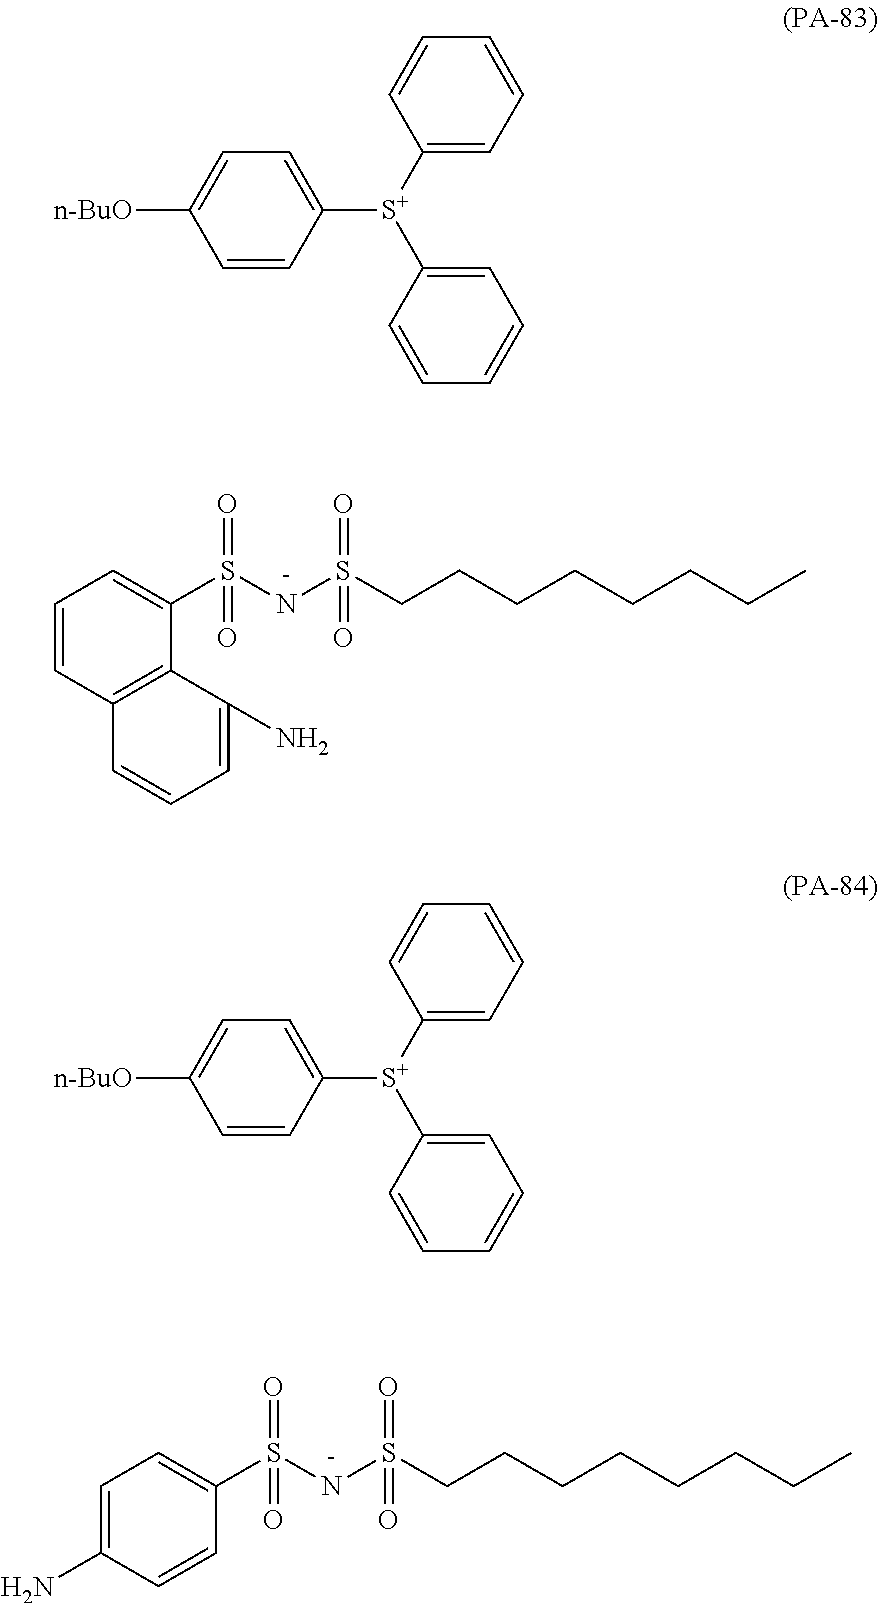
C1=CC([S+](C2=CC=CC=C2)C2=CC=CC=C2)=CC=C1[n-BuO].C1=CC2=C(C(S(NS(CCCCCCCC)(=O)=O)(=O)=O)=C1)C(N)=CC=C2.C1=CC([S+](C2=CC=CC=C2)C2=CC=CC=C2)=CC=C1[n-BuO].C1=C(N)C=CC(S(NS(CCCCCCCC)(=O)=O)(=O)=O)=C1
